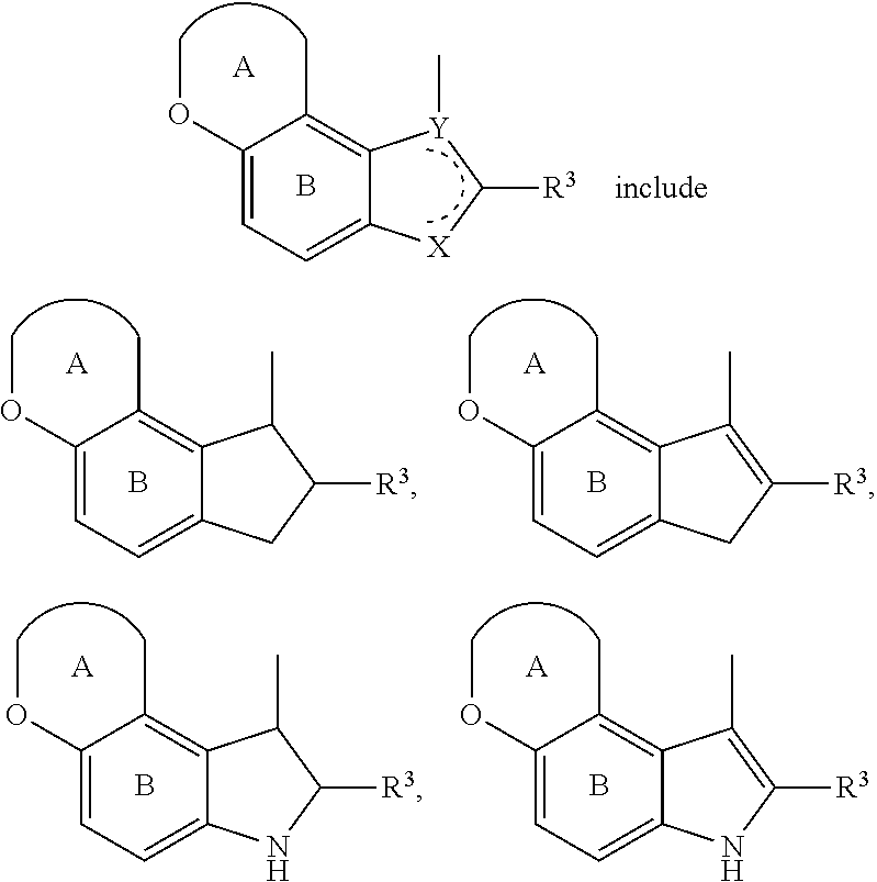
C1(OC)=CC=C2C(=C1C)[Y](C)C([R3])[X]2.[A].B.C1(OC)=CC=C2C(=C1C)C(C)C([R3])C2.[A].B.C1(OC)=CC=C2C(=C1C)C(C)=C([R3])C2.[A].B.C1(OC)=CC=C2C(=C1C)C(C)C([R3])N2.[A].B.C1(OC)=CC=C2C(=C1C)C(C)=C([R3])N2.[A].B
